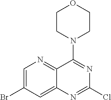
C1(N2CCOCC2)=NC(Cl)=NC2=CC(Br)=CN=C12
